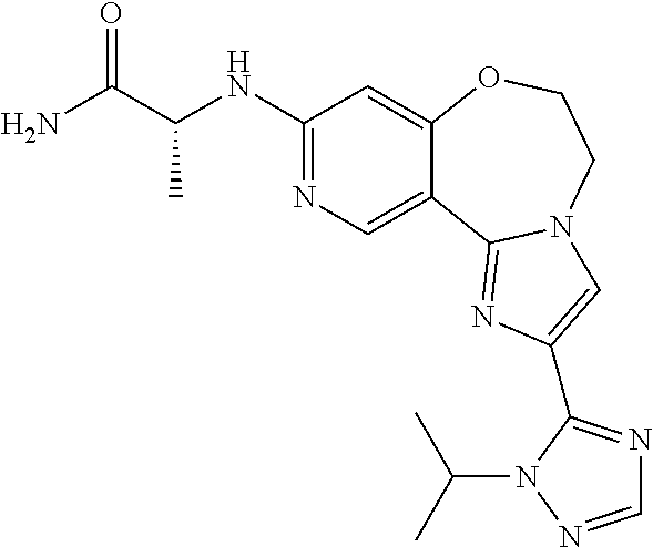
C1(NC(C(N)=O)C)=NC=C2C(=C1)OCCN1C2=NC(C2=NC=NN2C(C)C)=C1
